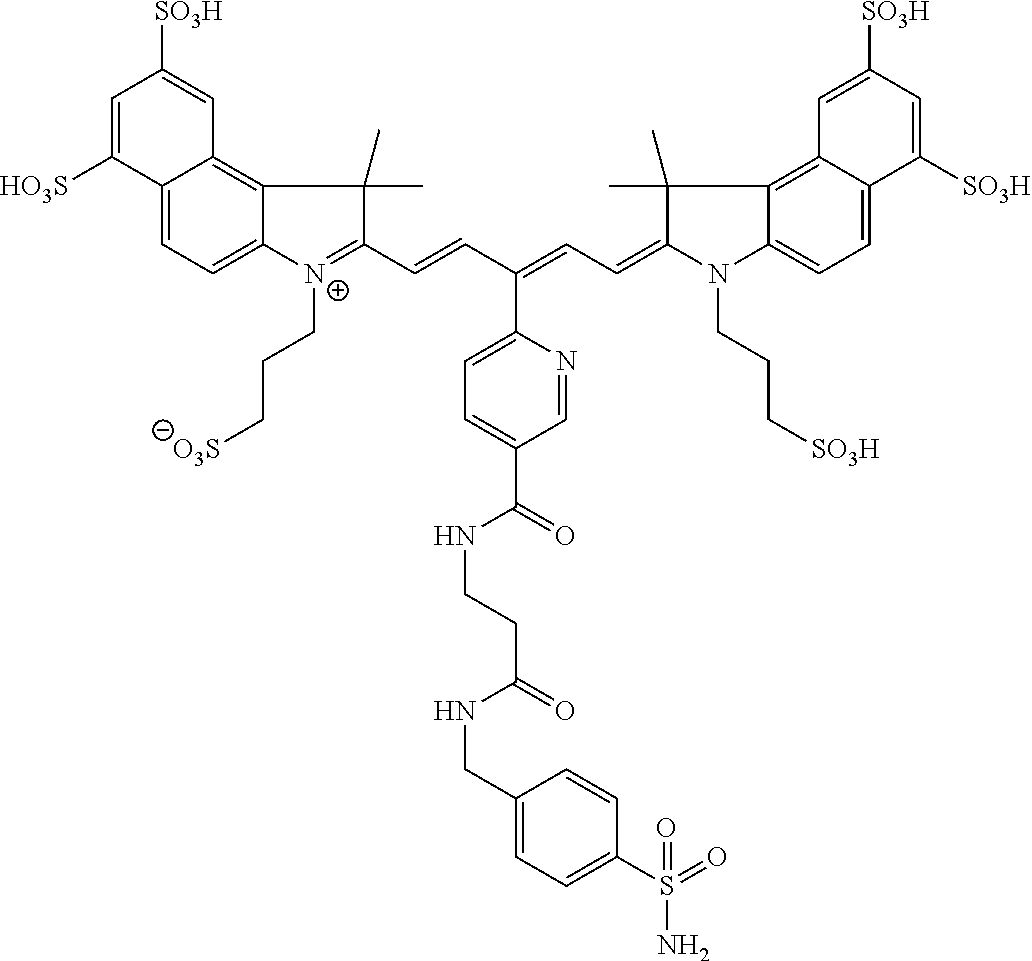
C12=CC=C3C(=C1C=C([SO3H])C=C2[HO3S])C(C)(C)C(C=CC(=CC=C1N(CCC[SO3H])C2=CC=C4C(=C2C1(C)C)C=C([SO3H])C=C4[SO3H])C1=CC=C(C(=O)NCCC(NCC2=CC=C(S(N)(=O)=O)C=C2)=O)C=N1)=[N+]3CCC[O3S]
